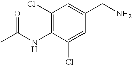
C1(Cl)=C(NC(C)=O)C(Cl)=CC(CN)=C1
